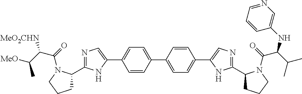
C1=CC(C2=CC=C(C3=CN=C(C4CCCN4C(=O)C(C(C)C)NC4=CN=CC=C4)N3)C=C2)=CC=C1C1=CN=C(C2CCCN2C(=O)C(C(C)[MeO])[MeO2CHN])N1
